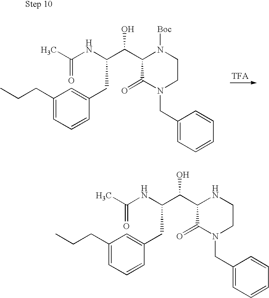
C1=C(CC(C(C2C(=O)N(CC3=CC=CC=C3)CCN2)O)NC(C)=O)C=CC=C1CCC.C1=C(CC(C(C2C(=O)N(CC3=CC=CC=C3)CCN2[Boc])O)NC(C)=O)C=CC=C1CCC.[TFA]
